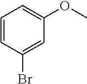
C1=CC(Br)=CC(OC)=C1
